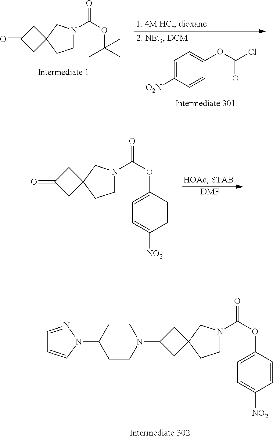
C1=C([O2N])C=CC(OC(Cl)=O)=C1.C1N(C(OC(C)(C)C)=O)CC2(C1)CC(=O)C2.[DMF].C1N(C(OC2=CC=C([NO2])C=C2)=O)CC2(C1)CC(=O)C2.C1N(C(OC2=CC=C([NO2])C=C2)=O)CC2(C1)CC(N1CCC(N3N=CC=C3)CC1)C2
